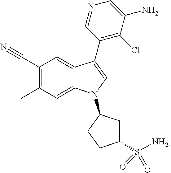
C1(C#N)=C(C)C=C2C(=C1)C(C1=C(Cl)C(N)=CN=C1)=CN2C1CC(S([NH2])(=O)=O)CC1
